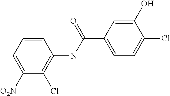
C1([O2N])=CC=CC(NC(C2=CC=C(Cl)C(O)=C2)=O)=C1Cl
